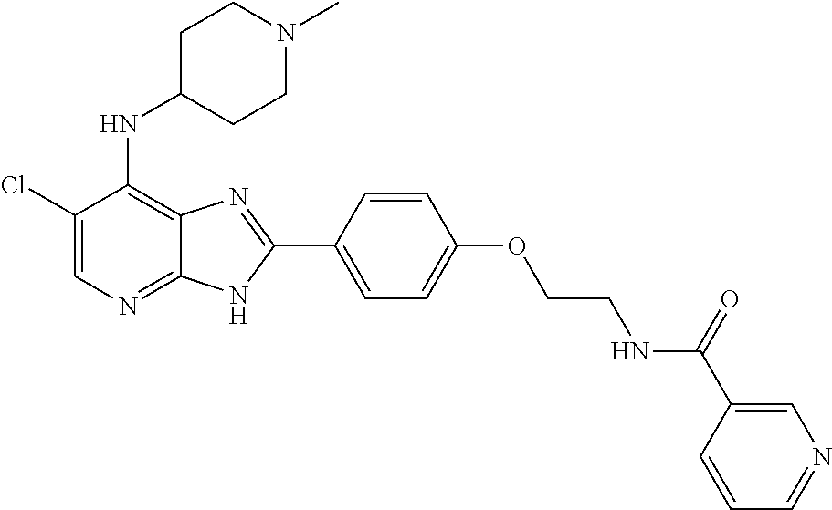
C1(Cl)=CN=C2C(=C1NC1CCN(C)CC1)N=C(C1=CC=C(OCCNC(C3=CN=CC=C3)=O)C=C1)N2
